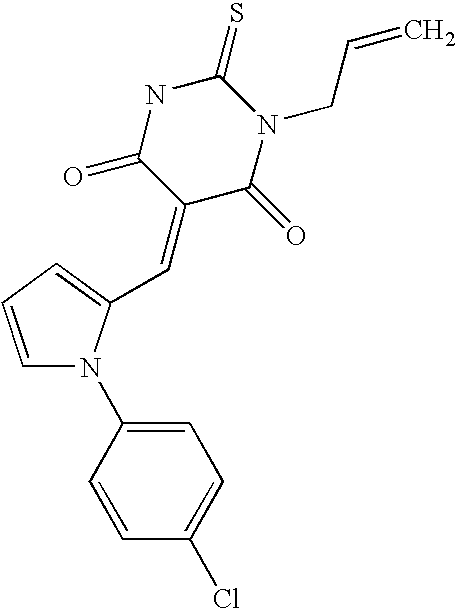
C1=CC=C(C=C2C(=O)N(CC=C)C(=S)NC2=O)N1C1=CC=C(Cl)C=C1
